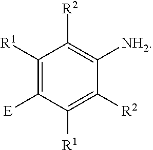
C1([R1])=C([E])C([R1])=C([R2])C([NH2])=C1[R2]
